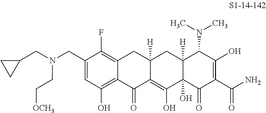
C1(CN(CC2CC2)CC[OCH3])=CC(O)=C2C(=C1F)CC1([H])C(=C(O)C3(O)C([H])(C1)C(N(C)C)C(O)=C(C(N)=O)C3=O)C2=O
